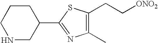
C1(C2=NC(C)=C(CC[ONO2])S2)CCCNC1
